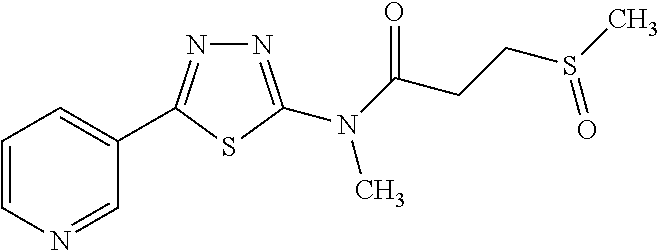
N1=C(N(C(CCS(C)=O)=O)C)SC(C2=CC=CN=C2)=N1
